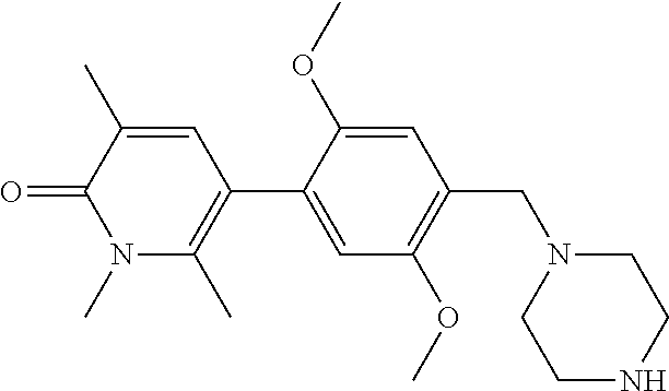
O=C1C(C)=CC(C2=CC(OC)=C(CN3CCNCC3)C=C2OC)=C(C)N1C
